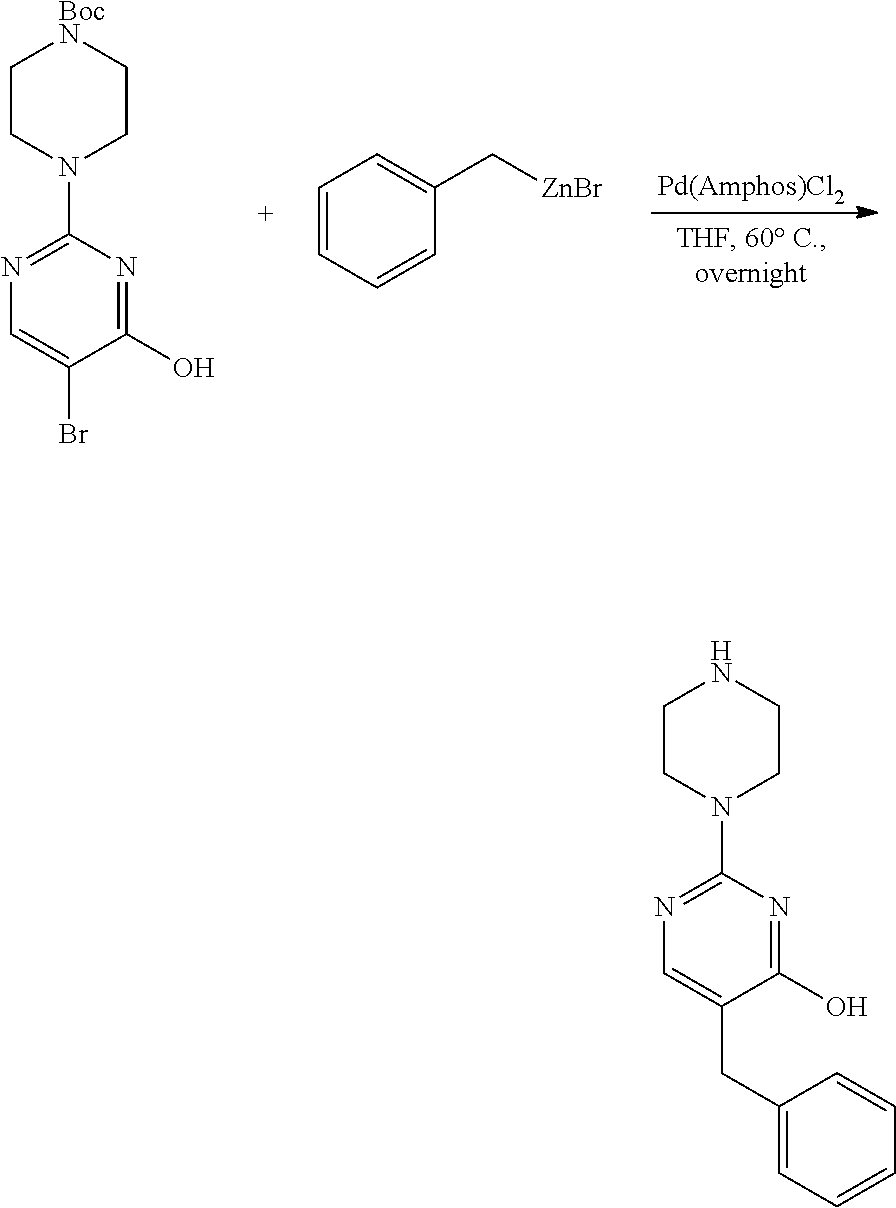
[Pd(Amphos)Cl2].C1(N2CC[BocN]CC2)=NC=C(Br)C(O)=N1.C1=CC=CC(C[ZnBr])=C1.C1(N2CCNCC2)=NC=C(CC2=CC=CC=C2)C(O)=N1
